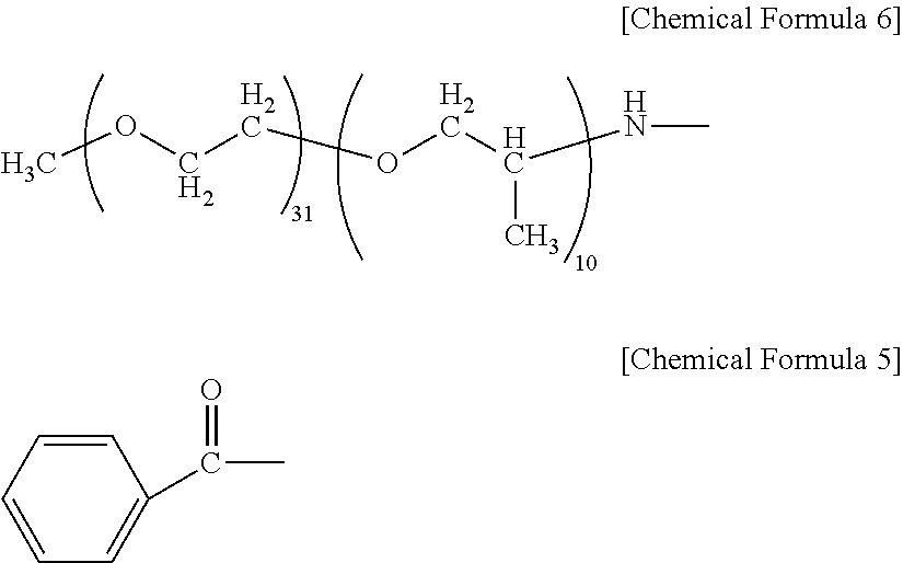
COCCOCC(NC)C.C1=CC=CC=C1C(C)=O
